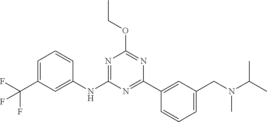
N1=C(C2=CC(CN(C(C)C)C)=CC=C2)N=C(OCC)N=C1NC1=CC(C(F)(F)F)=CC=C1
